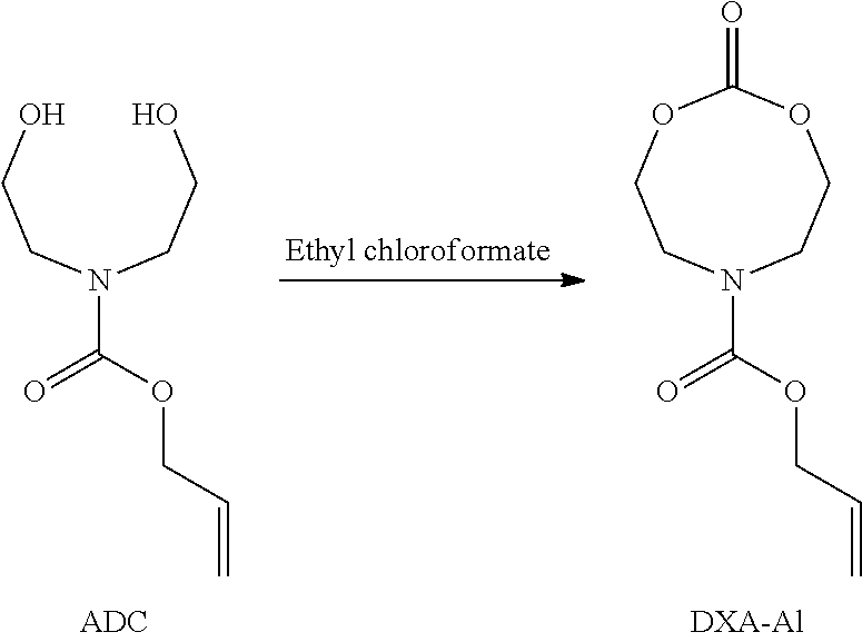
N1(C(OCC=C)=O)CCOC(=O)OCC1.[DXA-Al].N(C(OCC=C)=O)(CCO)CCO
